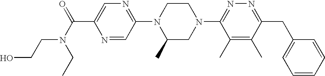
N1=CC(N2C(C)CN(C3=NN=C(CC4=CC=CC=C4)C(C)=C3C)CC2)=NC=C1C(=O)N(CCO)CC
